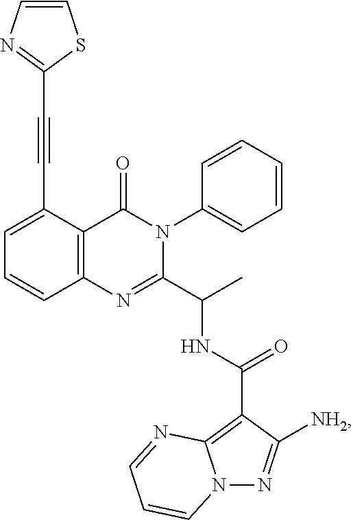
C1=C(C#CC2=NC=CS2)C2=C(C=C1)N=C(C(C)NC(=O)C1=C3N(N=C1[NH2])C=CC=N3)N(C1=CC=CC=C1)C2=O
